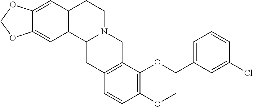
C12=CC3=C(C=C1OCO2)CCN1C3CC2=C(C1)C(OCC1=CC=CC(Cl)=C1)=C(OC)C=C2
